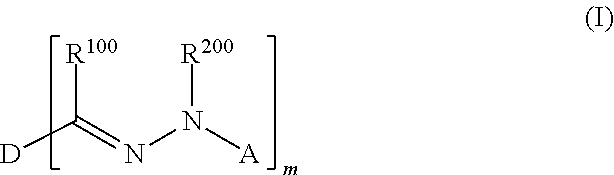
[D]C(=NN([A])[R200])[R100]
